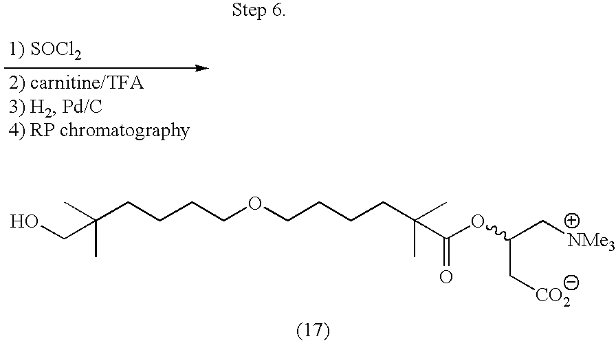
OCC(CCCCOCCCCC(C)(C)C(OC(C[NMe3])C[CO2])=O)(C)C
